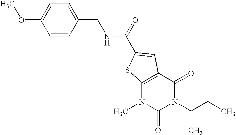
C1=C(OC)C=CC(CNC(=O)C2=CC3=C(N(C)C(=O)N(C(CC)C)C3=O)S2)=C1
